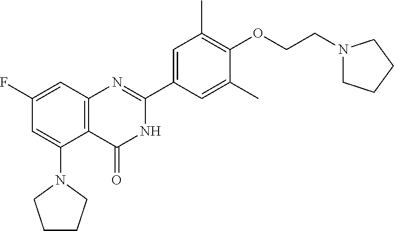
C12=C(C(=O)NC(C3=CC(C)=C(OCCN4CCCC4)C(C)=C3)=N1)C(N1CCCC1)=CC(F)=C2
